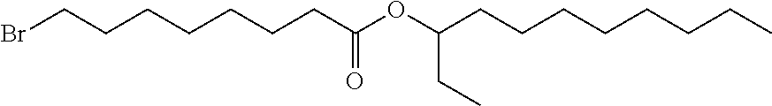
O(C(CC)CCCCCCCC)C(CCCCCCCBr)=O
